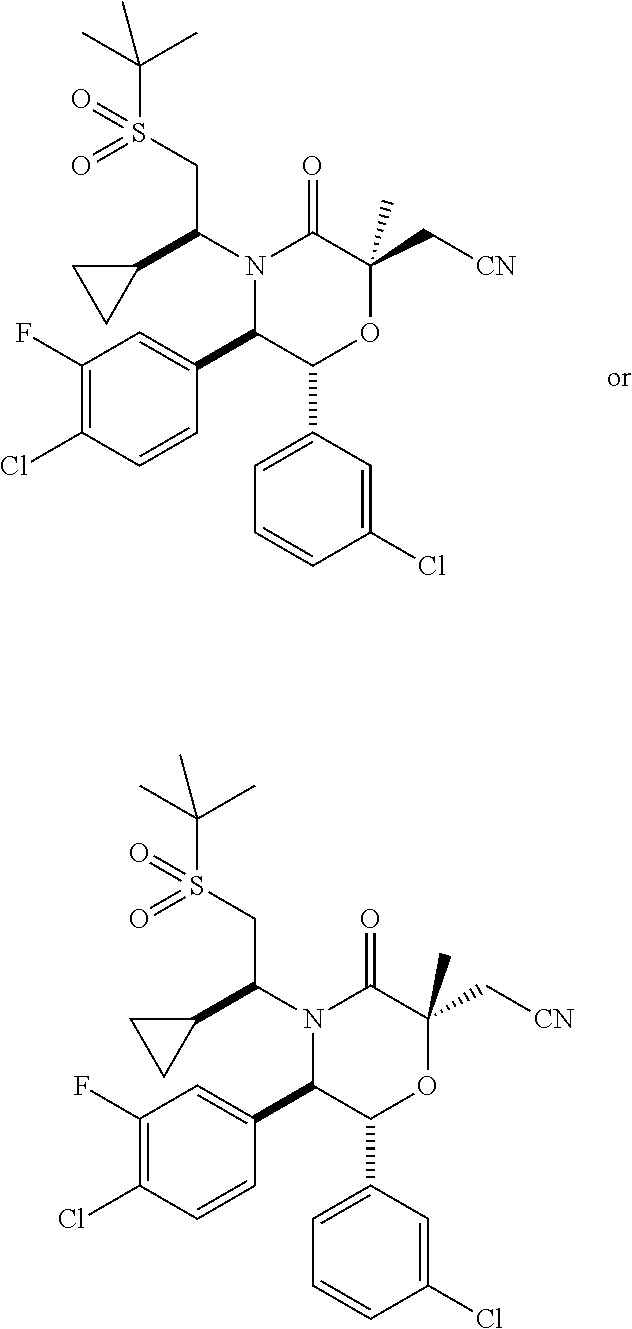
C1(F)=C(Cl)C=CC(C2C(C3=CC=CC(Cl)=C3)OC(C[CN])(C)C(=O)N2C(C2CC2)CS(C(C)(C)C)(=O)=O)=C1.C1(F)=C(Cl)C=CC(C2C(C3=CC=CC(Cl)=C3)OC(C[CN])(C)C(=O)N2C(C2CC2)CS(C(C)(C)C)(=O)=O)=C1
